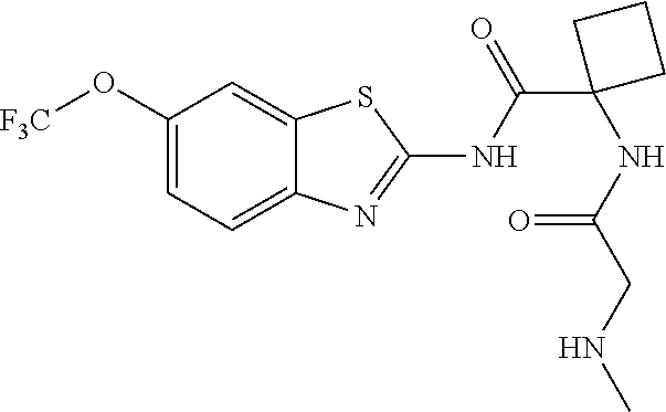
C1(O[F3C])=CC=C2C(=C1)SC(NC(=O)C1(NC(=O)CNC)CCC1)=N2
